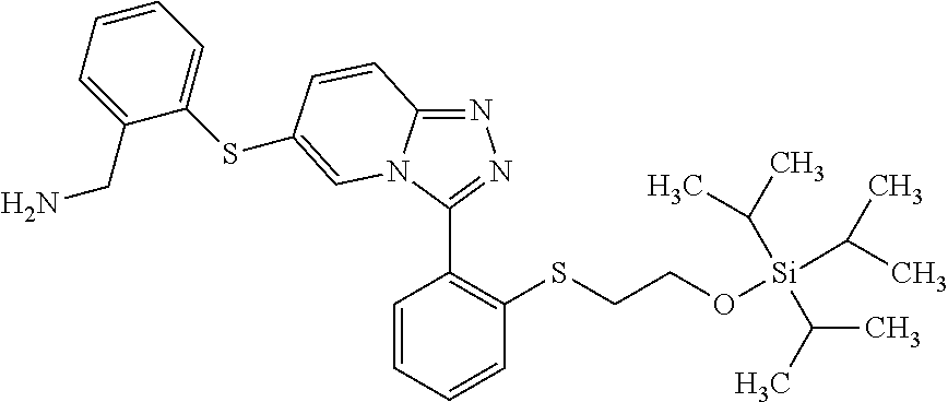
N1=C2N(C(C3=C(SCCO[Si](C(C)C)(C(C)C)C(C)C)C=CC=C3)=N1)C=C(SC1=CC=CC=C1CN)C=C2
